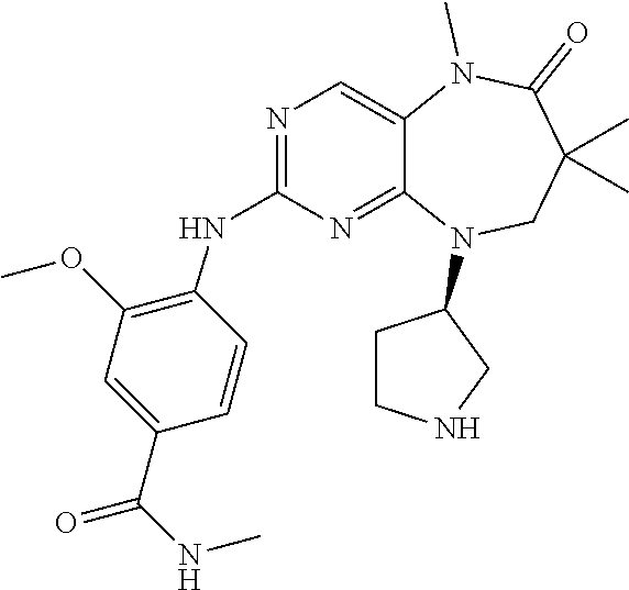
C1=CC(C(NC)=O)=CC(OC)=C1NC1=NC=C2C(=N1)N(C1CCNC1)CC(C)(C)C(=O)N2C
